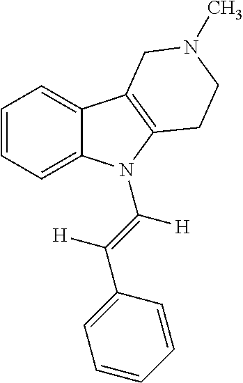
C1=CC=C2C(=C1)C1=C(N2C(=C([H])C2=CC=CC=C2)[H])CCN(C)C1
